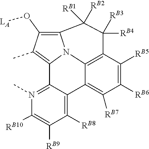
N12C3=C(O[LA])C(C)=C1C1=N(C)C([RB10])=C([RB9])C([RB8])=C1C1=C([RB7])C([RB6])=C([RB5])C(=C21)C([RB4])([RB3])C3([RB2])[RB1]
